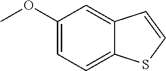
C1(OC)=CC=C2C(=C1)C=CS2
